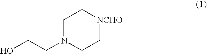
OCCN1CC[NCHO]CC1
